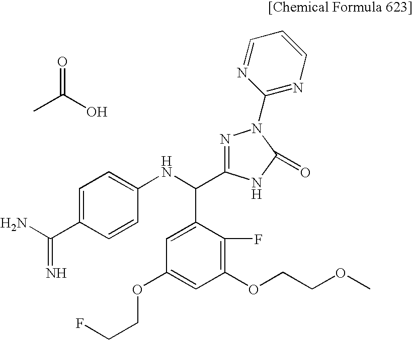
C1=C(C(N)=N)C=CC(NC(C2=CC(OCCF)=CC(OCCOC)=C2F)C2=NN(C3=NC=CC=N3)C(=O)N2)=C1.O=C(O)C
